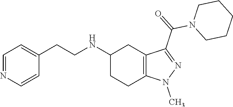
C1(NCCC2=CC=NC=C2)CCC2=C(C1)C(C(N1CCCCC1)=O)=NN2C
